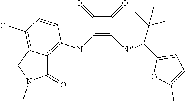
C1(NC2=C3C(=C(Cl)C=C2)CN(C)C3=O)=C(NC(C2=CC=C(C)O2)C(C)(C)C)C(=O)C1=O
